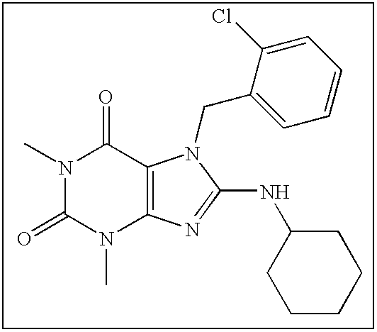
CN1C(=O)N(C)C2=C(C1=O)N(CC1=CC=CC=C1Cl)C(NC1CCCCC1)=N2
